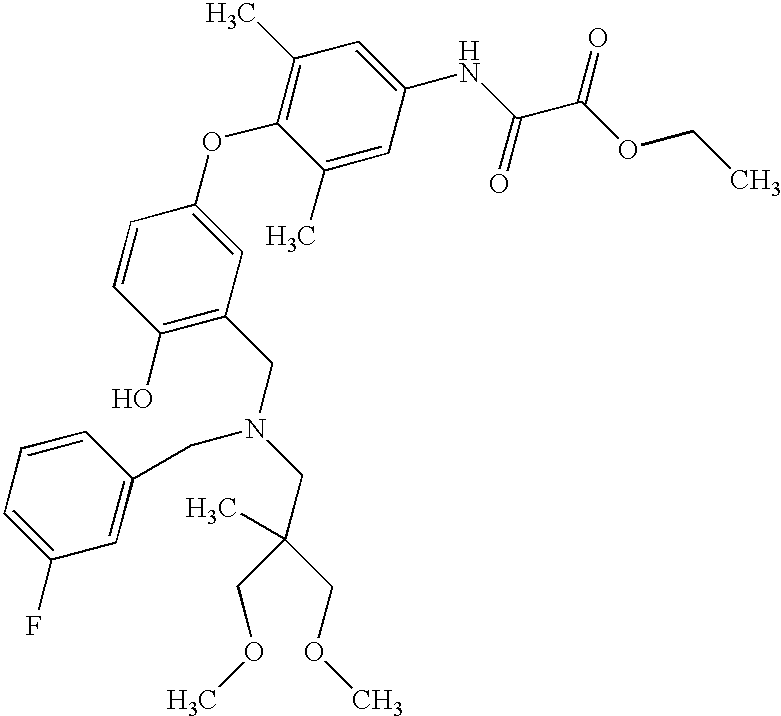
C1=CC(O)=C(CN(CC(COC)(COC)C)CC2=CC(F)=CC=C2)C=C1OC1=C(C)C=C(NC(C(OCC)=O)=O)C=C1C
